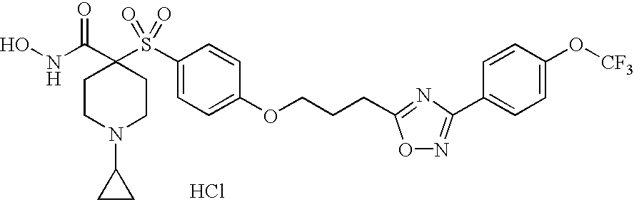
Cl.C1CN(C2CC2)CCC1(C(NO)=O)S(C1=CC=C(OCCCC2=NC(C3=CC=C(O[CF3])C=C3)=NO2)C=C1)(=O)=O
